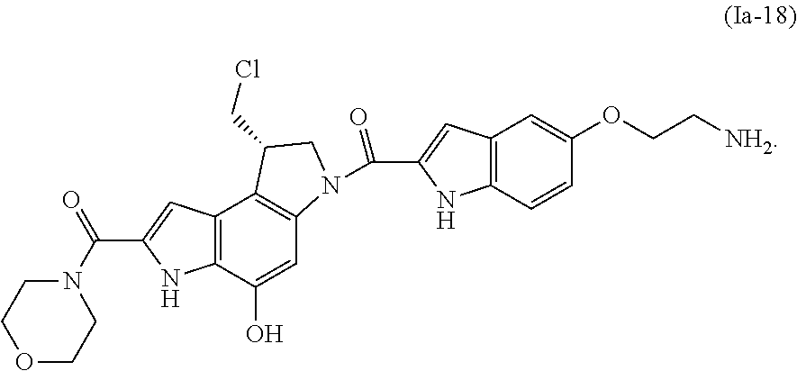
C12=C(C(O)=CC3=C1C(CCl)CN3C(C1=CC3=C(N1)C=CC(OCC[NH2])=C3)=O)NC(C(N1CCOCC1)=O)=C2
